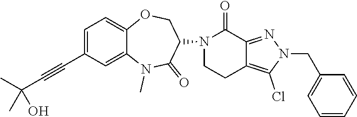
C12=CC(C#CC(C)(O)C)=CC=C1OCC(N1CCC3=C(Cl)N(CC4=CC=CC=C4)N=C3C1=O)C(=O)N2C
